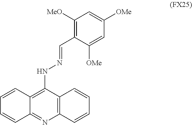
C1=CC2=C(NN=CC3=C([MeO])C=C([OMe])C=C3[OMe])C3=C(N=C2C=C1)C=CC=C3
